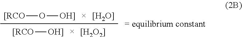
O([OH]])[[RCO].[[H2O]].[[RCO][OH]].[[H2O2]]
